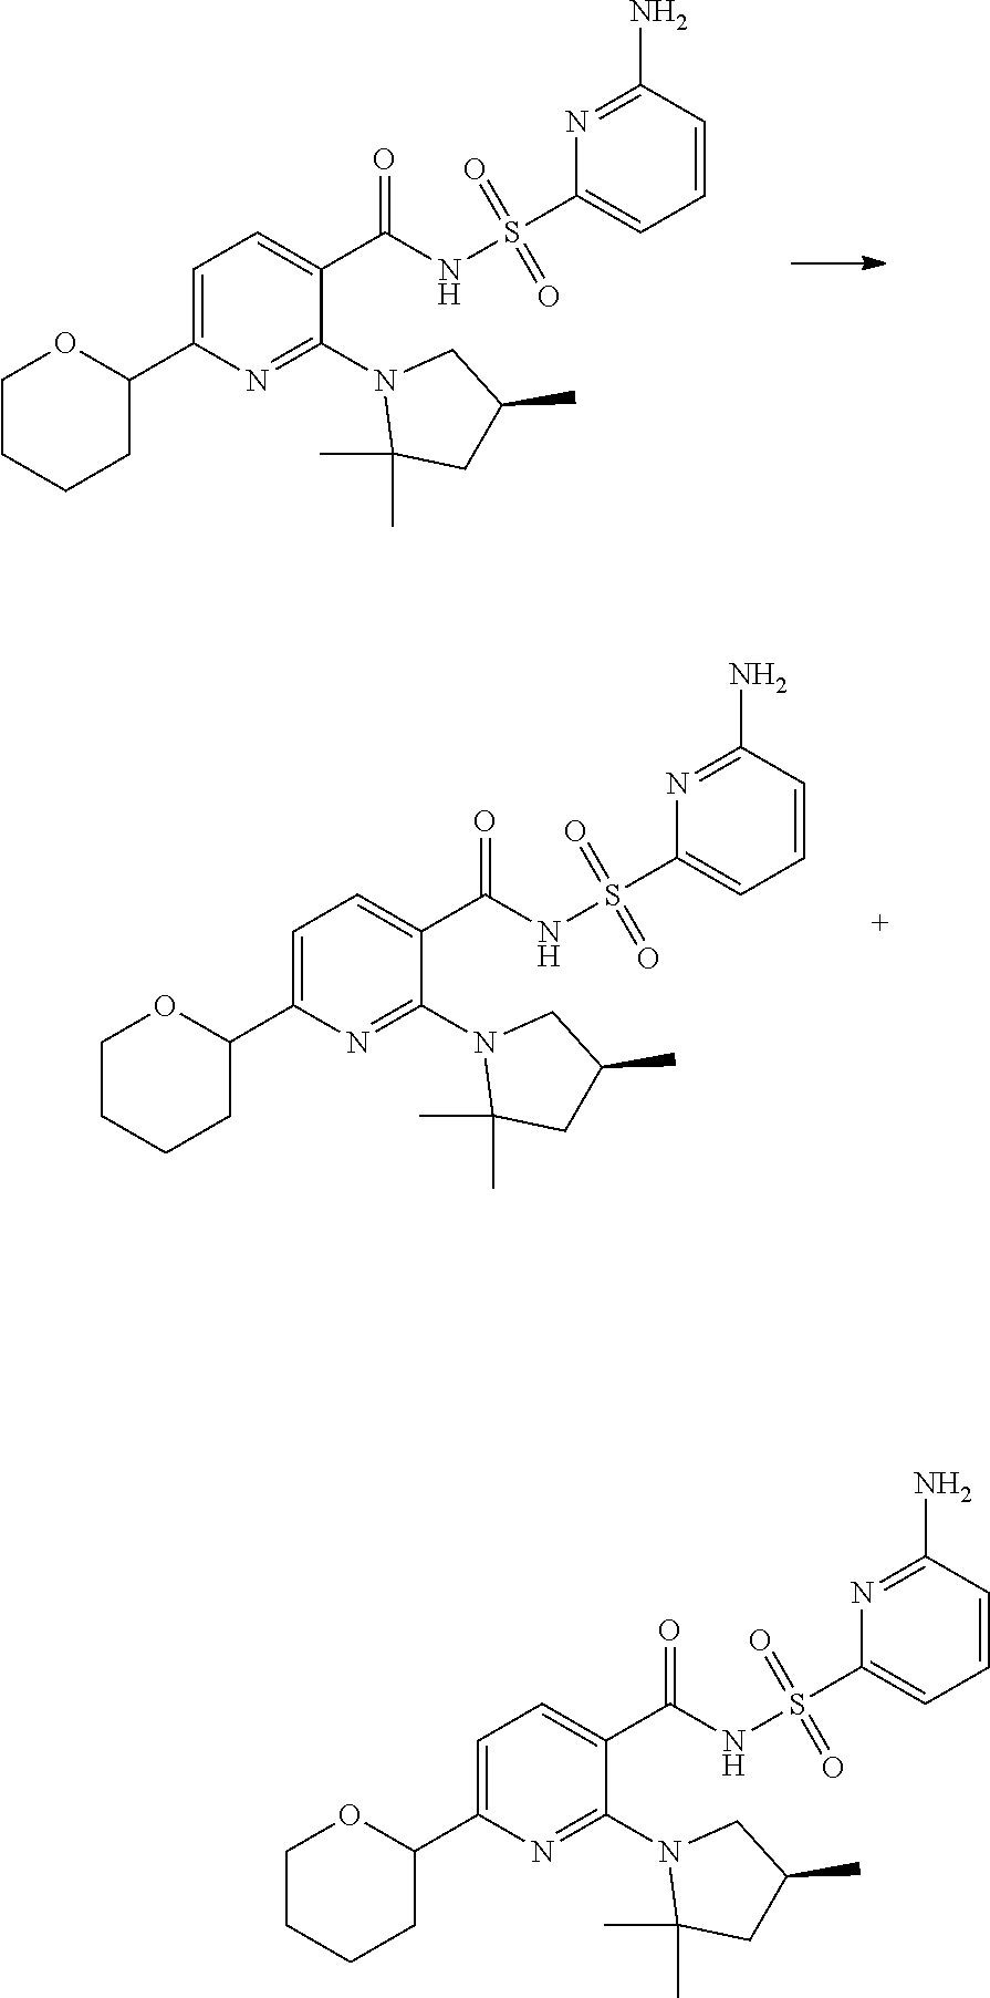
N1(C2=NC(C3OCCCC3)=CC=C2C(NS(=O)(C2=CC=CC(N)=N2)=O)=O)C(C)(C)CC(C)C1.N1(C2=NC(C3OCCCC3)=CC=C2C(NS(=O)(C2=CC=CC(N)=N2)=O)=O)C(C)(C)CC(C)C1.N1(C2=NC(C3OCCCC3)=CC=C2C(NS(=O)(C2=CC=CC(N)=N2)=O)=O)C(C)(C)CC(C)C1
